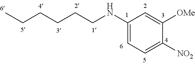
C1(NCCCCCC)=CC=C([NO2])C([OMe])=C1
